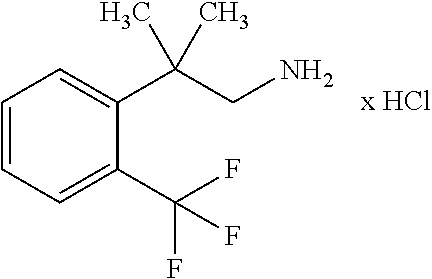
C1=CC=C(C(F)(F)F)C(C(CN)(C)C)=C1.[x HCl]
